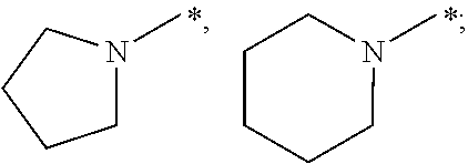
N1(C)CCCCC1.N1(C)CCCC1
